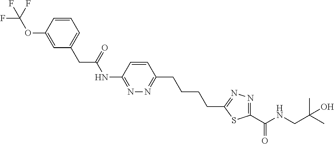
C1=C(OC(F)(F)F)C=CC=C1CC(NC1=NN=C(CCCCC2=NN=C(C(NCC(C)(C)O)=O)S2)C=C1)=O
